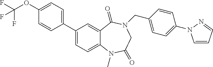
C1(C2=CC=C(OC(F)(F)F)C=C2)=CC=C2C(=C1)C(=O)N(CC1=CC=C(N3C=CC=N3)C=C1)CC(=O)N2C
